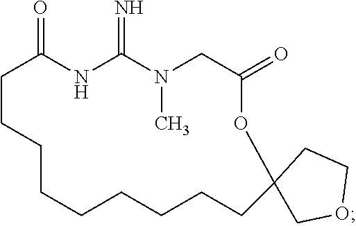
C1CCCCCCCCC2(OC(=O)CN(C)C(=N)NC1=O)COCC2
